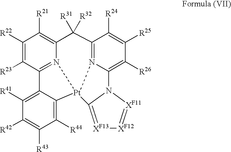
C12=C([R41])C([R42])=C([R43])C([R44])=C1[Pt]13N4=C2C([R23])=C([R22])C([R21])=C4C([R31])([R32])C2=N1C(=C([R26])C([R25])=C2[R24])N1C3=[XF13][XF12]=[XF11]1
